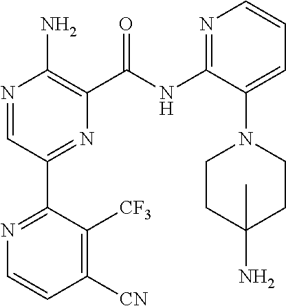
N1=CC(C2=NC=CC([CN])=C2[CF3])=NC(C(NC2=NC=CC=C2N2CCC(N)(C)CC2)=O)=C1N
